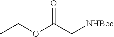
CCOC(C[NHBoc])=O
